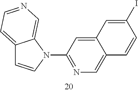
C12=CC=NC=C1N(C1=NC=C3C(=C1)C=C(I)C=C3)C=C2
